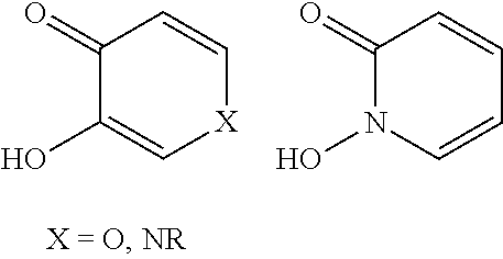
C1(=O)C(O)=C[X]C=C1.C1(=O)N(O)C=CC=C1
